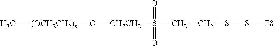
C[(OCH2CH2)n]O[CH2CH2]S(=O)(=O)CCSS[F8]
